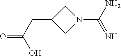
C1C(CC(=O)O)CN1C(=N)N
